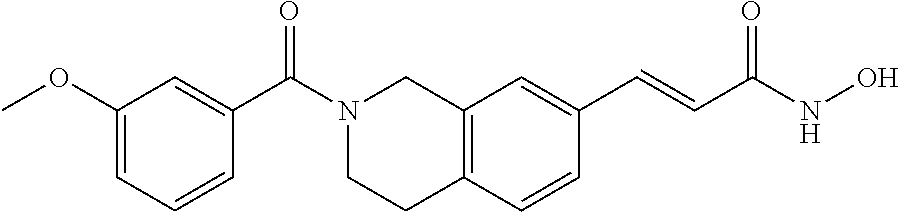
C12=C(C=CC(C=CC(NO)=O)=C1)CCN(C(C1=CC(OC)=CC=C1)=O)C2
